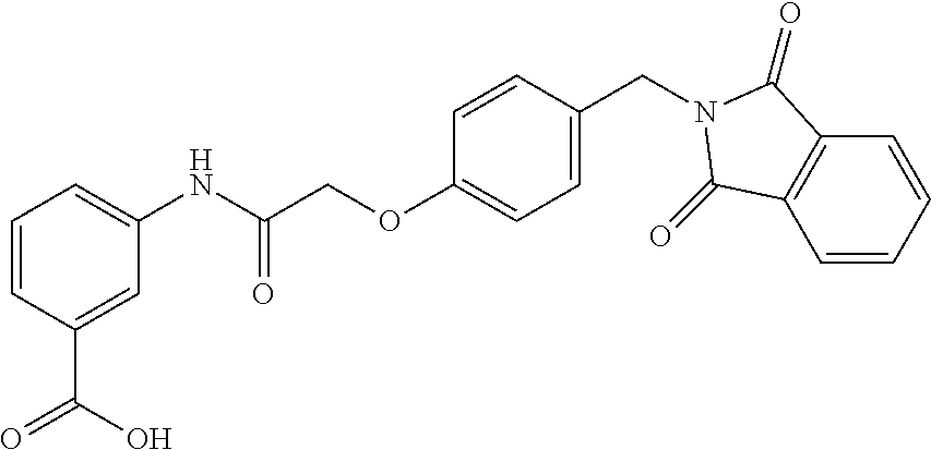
C1=CC(C(=O)O)=CC(NC(COC2=CC=C(CN3C(=O)C4=C(C=CC=C4)C3=O)C=C2)=O)=C1
